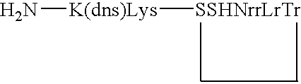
N[K(dns)Lys][SSHNrrLrTr]
